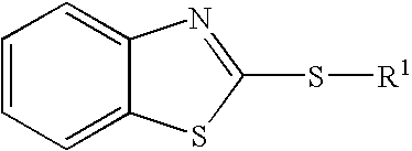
C1=CC=C2C(=C1)N=C(S[R1])S2
